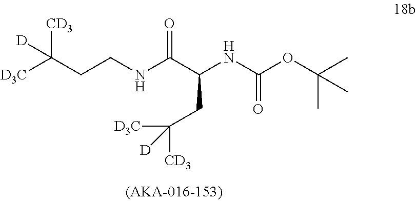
[D3C]C(CCNC(C(NC(OC(C)(C)C)=O)CC([CD3])([D3C])[D])=O)([CD3])[D]
